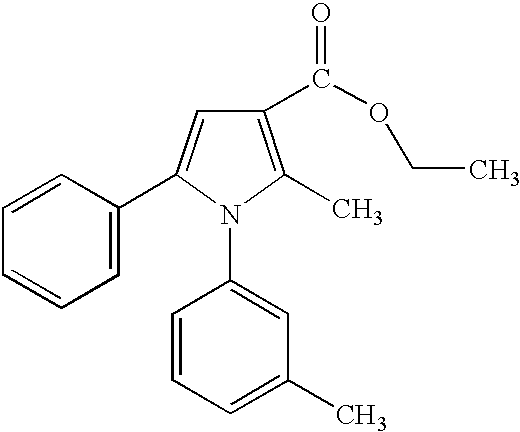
C1=C(C2=CC(C(OCC)=O)=C(C)N2C2=CC(C)=CC=C2)C=CC=C1
